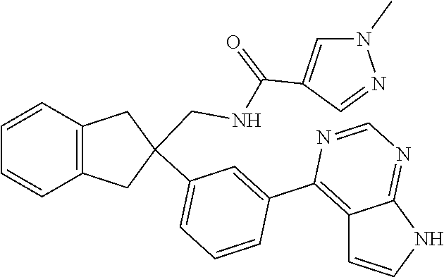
C12=C(C3=CC(C4(CNC(=O)C5=CN(C)N=C5)CC5=C(C=CC=C5)C4)=CC=C3)N=CN=C1NC=C2
